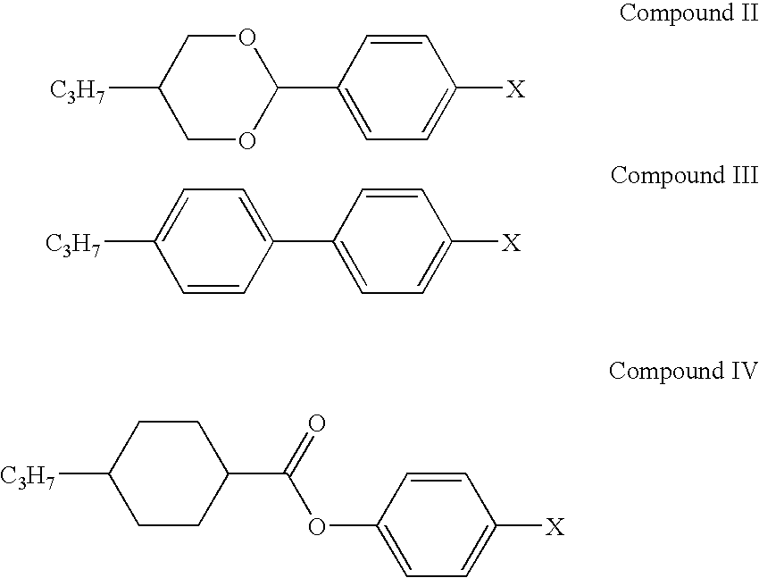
C1OC(C2=CC=C([X])C=C2)OCC1[C3H7].C1=CC(C2=CC=C([X])C=C2)=CC=C1[C3H7].C1CC(C(OC2=CC=C([X])C=C2)=O)CCC1[C3H7]
